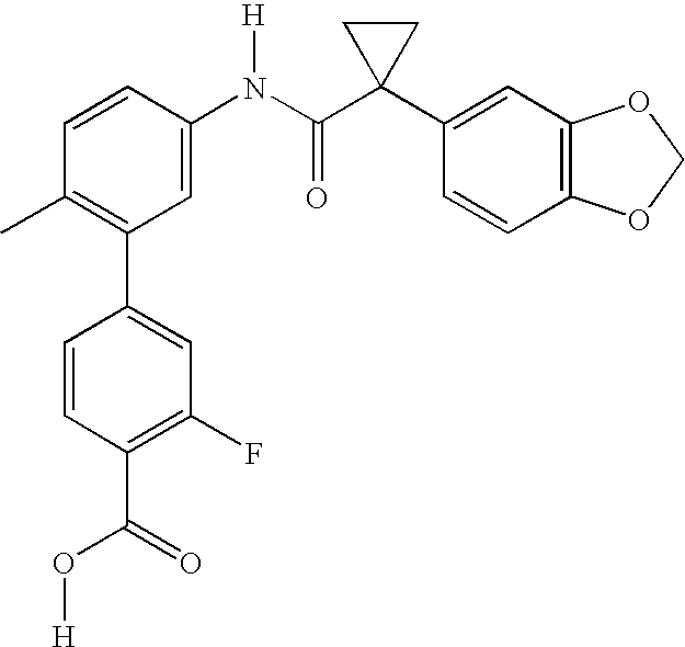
C1(N(C(C2(C3=CC4=C(C=C3)OCO4)CC2)=O)[H])=CC(C2=CC(F)=C(C(O[H])=O)C=C2)=C(C)C=C1
